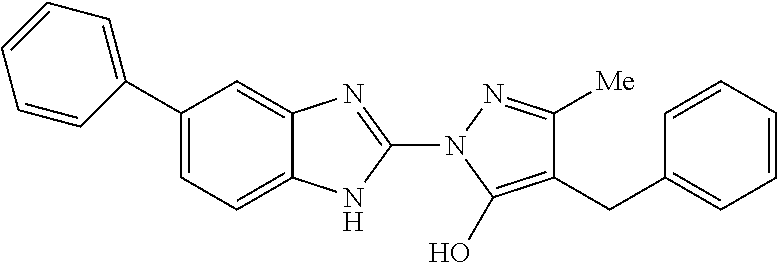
C1(C2=CC=CC=C2)=CC=C2C(=C1)N=C(N1C(O)=C(CC3=CC=CC=C3)C([Me])=N1)N2
